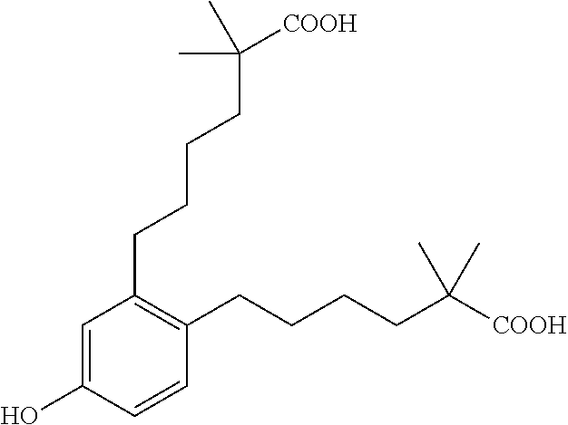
C1=C(O)C=CC(CCCCC([COOH])(C)C)=C1CCCCC(C)([COOH])C
